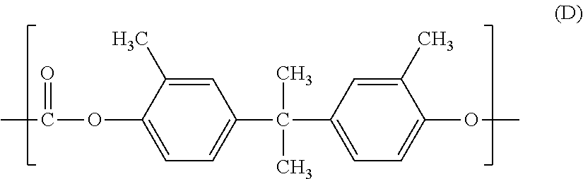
C1(C(C2=CC=C(OC)C(C)=C2)(C)C)=CC=C(OC(C)=O)C(C)=C1
